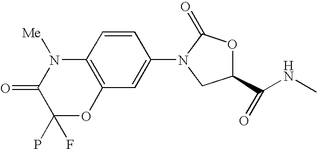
C12=C(C=C(N3C(=O)OC(C(NC)=O)C3)C=C1)OC(P)(F)C(=O)N2[Me]
